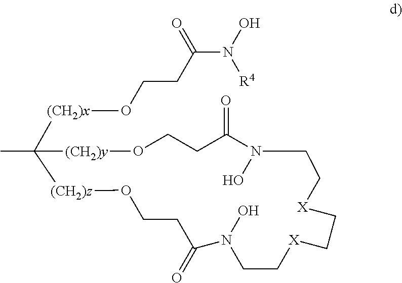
[(CH2)x](C1(C)[(CH2)z]OCCC(=O)N(O)CC[X]CC[X]CCN(O)C(=O)CCO[(CH2)y]1)OCCC(N(O)[R4])=O
